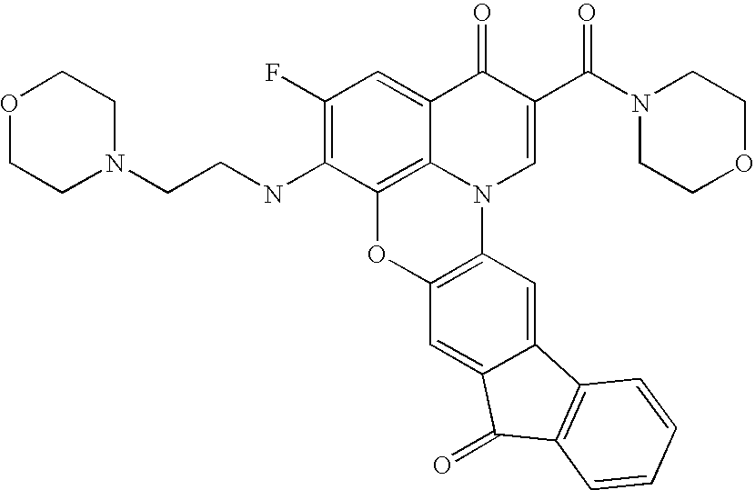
C12=C3C(=CC(F)=C1NCCN1CCOCC1)C(=O)C(C(=O)N1CCOCC1)=CN3C1=C(O2)C=C2C(=C1)C1=C(C2=O)C=CC=C1
